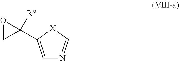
C1=C(C2([Ra])CO2)[X]C=N1
